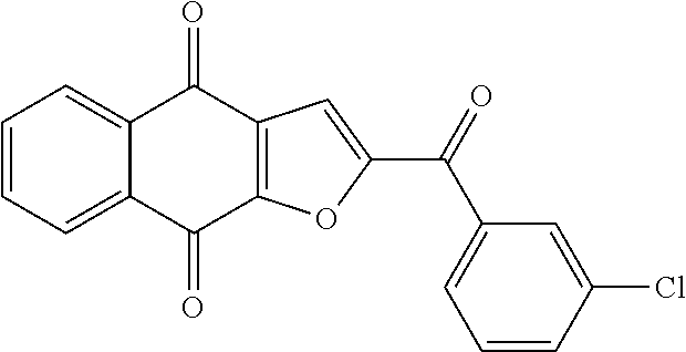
C1=CC=C2C(=C1)C(=O)C1=C(C2=O)OC(C(=O)C2=CC=CC(Cl)=C2)=C1
